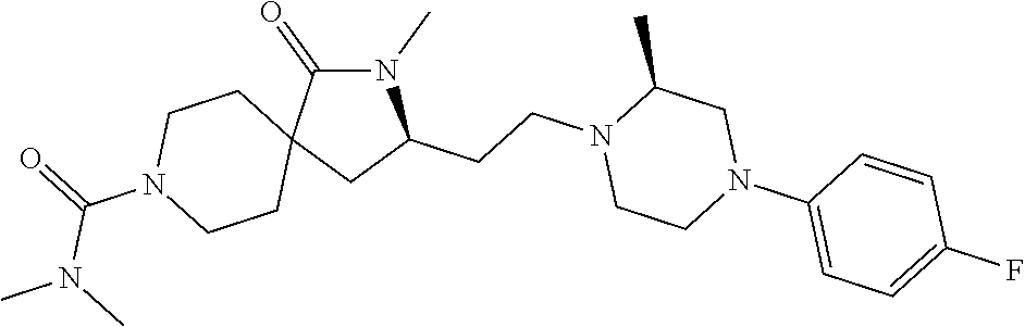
N1(C)C(=O)C2(CC1CCN1CCN(C3=CC=C(F)C=C3)CC1C)CCN(C(=O)N(C)C)CC2
